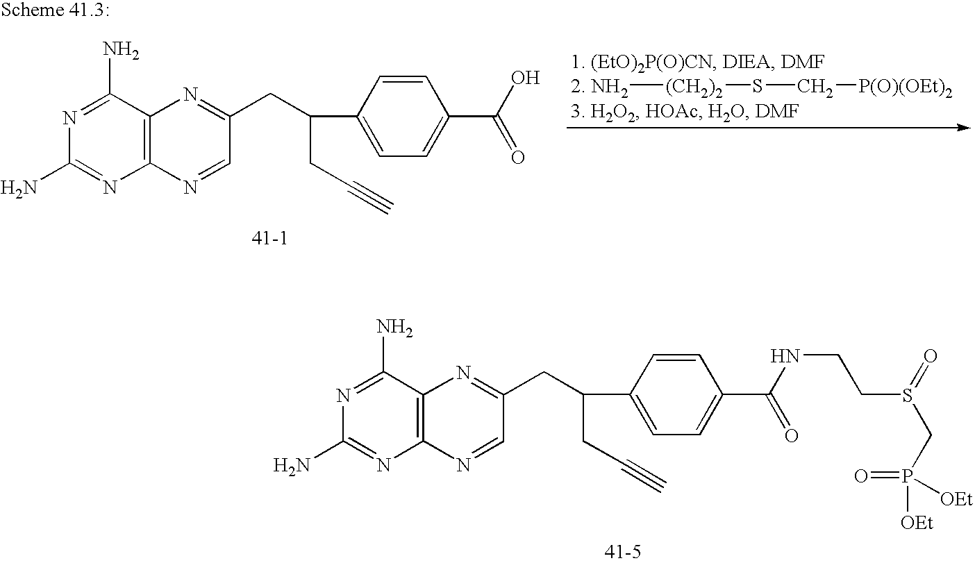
N1=C(N)C2=C(N=C1N)N=CC(CC(C1=CC=C(C(O)=O)C=C1)CC#C)=N2.[2. NH2][(CH2)2]SC[P(O)(OEt)2].N1=C(N)C2=C(N=C1N)N=CC(CC(C1=CC=C(C(NCCS(CP(=O)([OEt])[OEt])=O)=O)C=C1)CC#C)=N2
